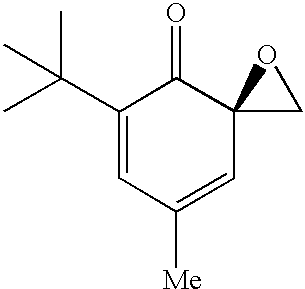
C1(C(C)(C)C)=CC([Me])=CC2(C1=O)CO2
